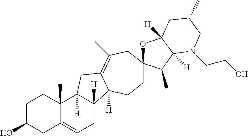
C1C(O)CC2=CCC3([H])C([H])(C2(C)C1)CC1=C(C)CC2(OC4([H])C([H])(C2C)N(CCO)CC(C)C4)CCC31[H]
